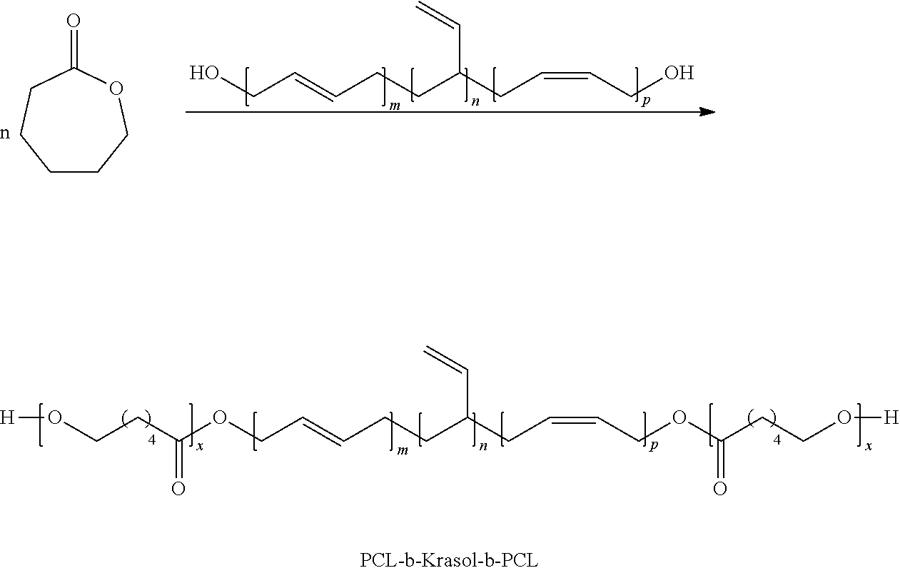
OCC=CCCC(CC=CCO)C=C.C1CCOC(=O)CC1.O(CC=CCCC(CC=CCOC(CCO[H])=O)C=C)C(CCO[H])=O
